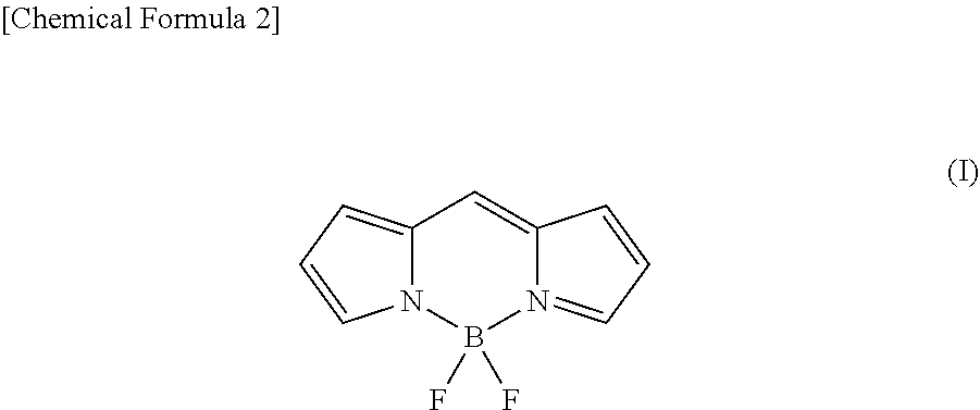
C12=CC=CN1B(F)(F)N1=CC=CC1=C2
